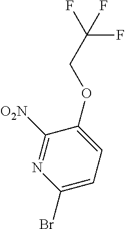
C1(Br)=CC=C(OCC(F)(F)F)C([O2N])=N1
